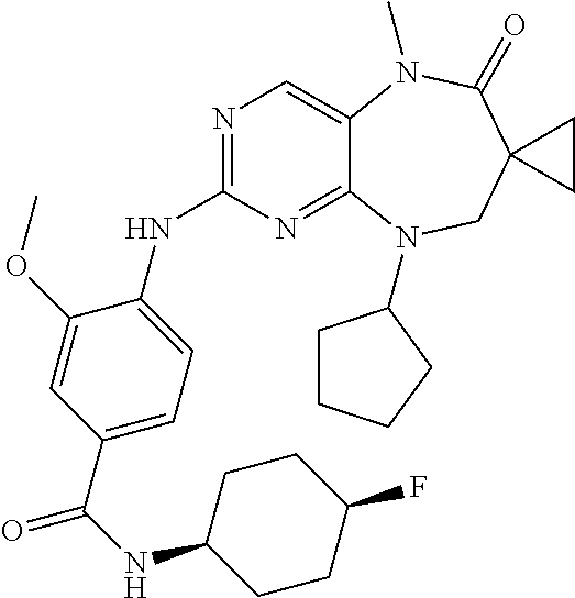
N1=C(NC2=CC=C(C(NC3CCC(F)CC3)=O)C=C2OC)N=C2C(=C1)N(C)C(=O)C1(CN2C2CCCC2)CC1
